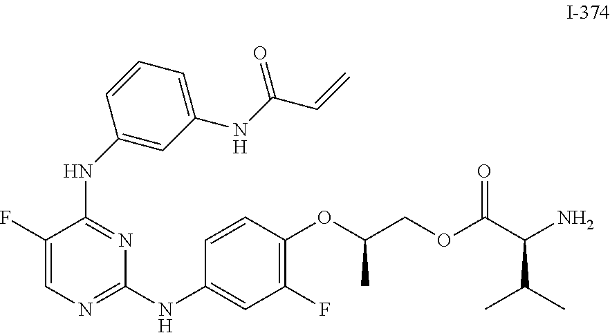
C1=CC(OC(COC(C(N)C(C)C)=O)C)=C(F)C=C1NC1=NC=C(F)C(NC2=CC(NC(C=C)=O)=CC=C2)=N1
